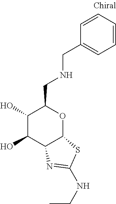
C1(O)C(O)C2C(OC1CNCC1=CC=CC=C1)SC(NCC)=N2
